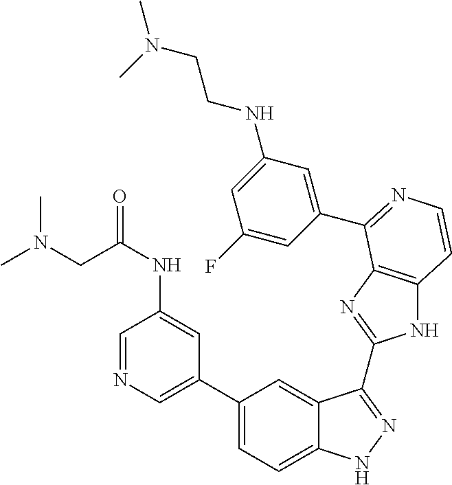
C1(C2=CC=C3C(=C2)C(C2=NC4=C(N2)C=CN=C4C2=CC(NCCN(C)C)=CC(F)=C2)=NN3)=CN=CC(NC(CN(C)C)=O)=C1
